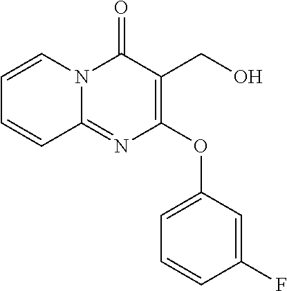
C1=CC(F)=CC(OC2=C(CO)C(=O)N3C(=N2)C=CC=C3)=C1
